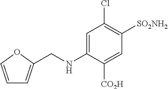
C1=COC(CNC2=CC(Cl)=C([SO2NH2])C=C2[CO2H])=C1
